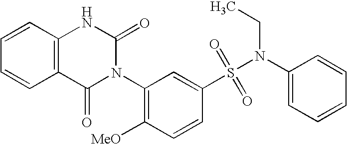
C12=C(C=CC=C1)NC(=O)N(C1=C([MeO])C=CC(S(N(C3=CC=CC=C3)CC)(=O)=O)=C1)C2=O
